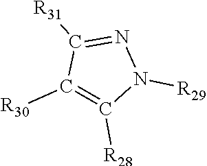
C1([R30])=C([R28])N([R29])N=C1[R31]
